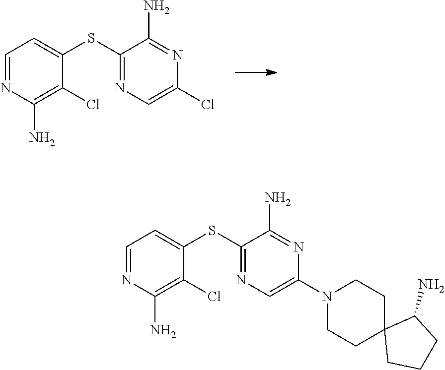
C1=NC(N)=C(Cl)C(SC2=NC=C(Cl)N=C2N)=C1.C1=NC(N)=C(Cl)C(SC2=NC=C(N3CCC4(CC3)CCCC4N)N=C2N)=C1
